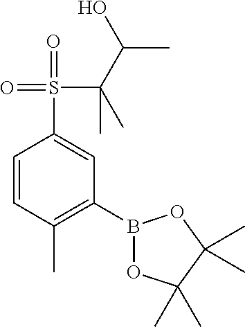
B1(C2=C(C)C=CC(S(=O)(=O)C(C(C)O)(C)C)=C2)OC(C)(C)C(C)(C)O1
